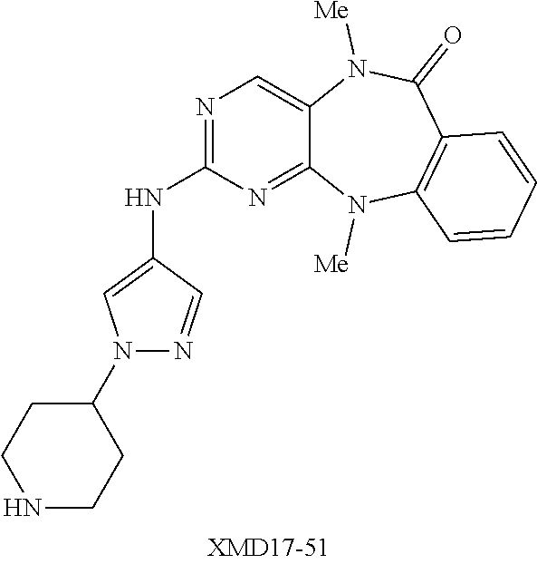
N1=C(NC2=CN(C3CCNCC3)N=C2)N=C2C(=C1)N([Me])C(=O)C1=C(N2[Me])C=CC=C1
